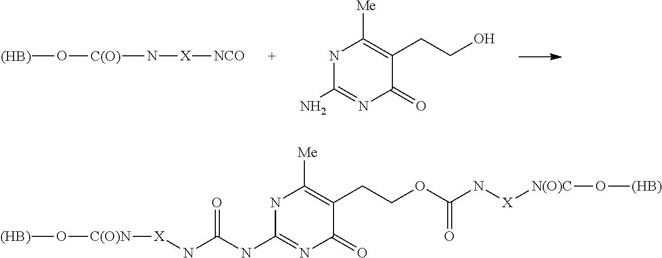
[(HB)]O[C(O)]N[X][NCO].N1C(N)=NC(=O)C(CCO)=C1[Me].N1C(NC(N[X][C(O)N]O[(HB)])=O)=NC(=O)C(CCOC(N[X][N(O)C]O[(HB)])=O)=C1[Me]
